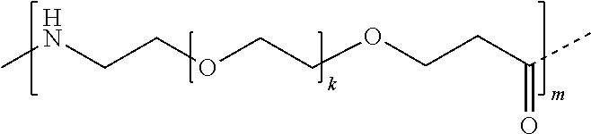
CNCCOCCOCCC(C)=O
